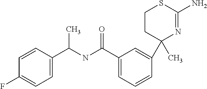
C1(C(NC(C2=CC=C(F)C=C2)C)=O)=CC=CC(C2(C)N=C(N)SCC2)=C1
